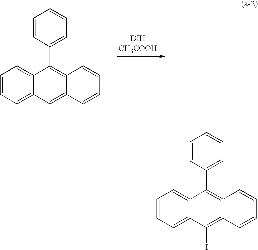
C1=CC=C2C(=C1)C(C1=CC=CC=C1)=C1C(=C2)C=CC=C1.C1=CC=C2C(=C1)C(C1=CC=CC=C1)=C1C(=C2I)C=CC=C1
